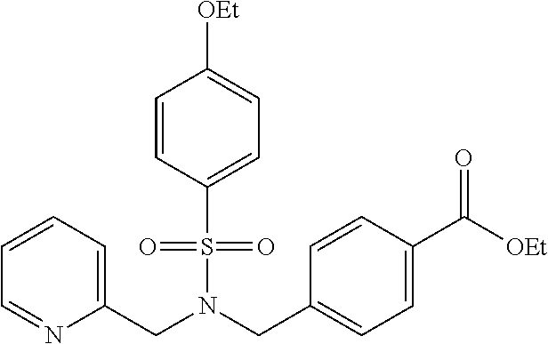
C1(CN(CC2=CC=C(C([OEt])=O)C=C2)S(=O)(=O)C2=CC=C([OEt])C=C2)=CC=CC=N1
